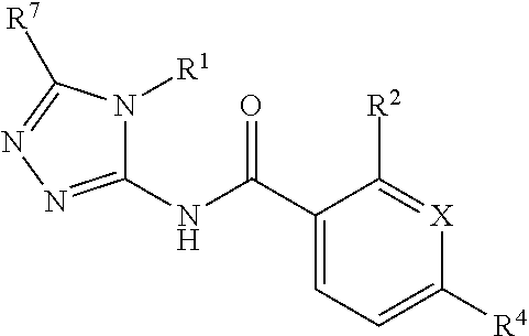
C1(NC(=O)C2=CC=C([R4])[X]=C2[R2])=NN=C([R7])N1[R1]
